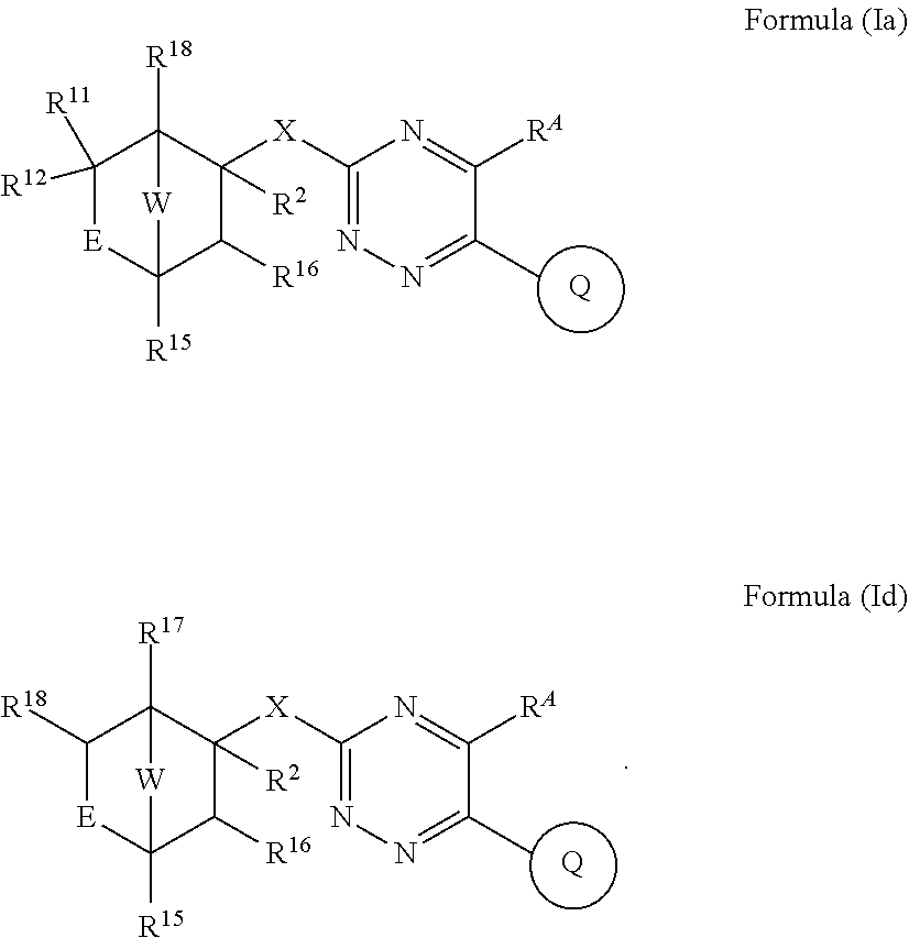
[Q].C1([X]C2([R2])C3([R18])C([R12])([R11])[E]C([R15])(C2[R16])[W]3)=NN=C(C)C([RA])=N1.[Q].C1([X]C2([R2])C3([R17])C([R18])[E]C([R15])(C2[R16])[W]3)=NN=C(C)C([RA])=N1
